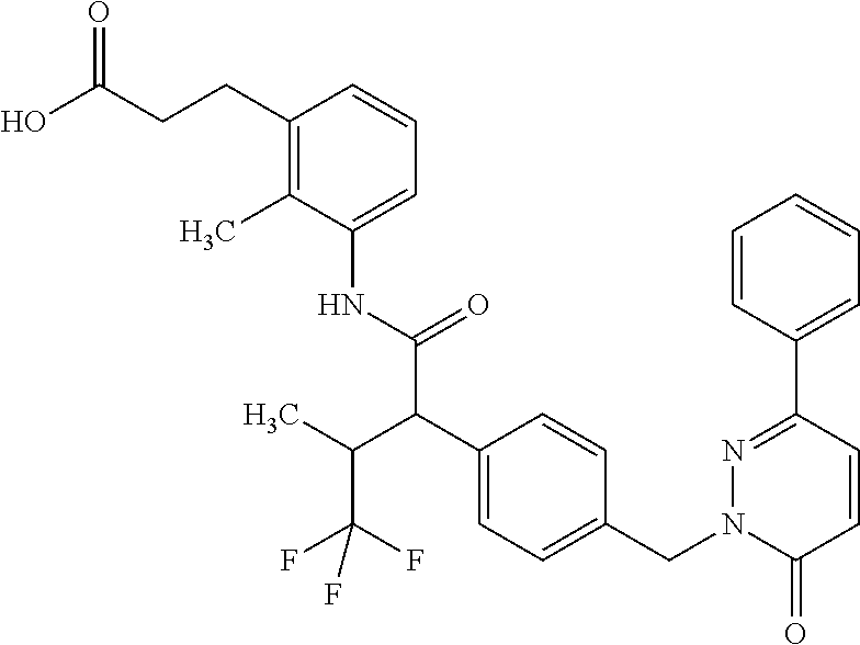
C1(NC(C(C2=CC=C(CN3C(=O)C=CC(C4=CC=CC=C4)=N3)C=C2)C(C(F)(F)F)C)=O)=CC=CC(CCC(O)=O)=C1C
